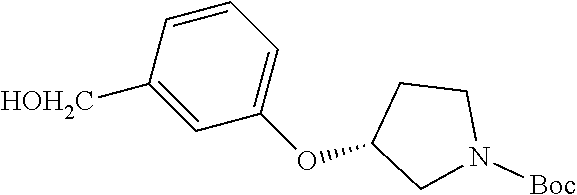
C1=CC([HOH2C])=CC(OC2CN([Boc])CC2)=C1
